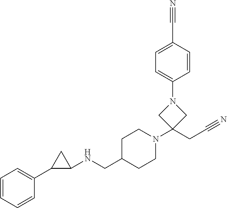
C1(NCC2CCN(C3(CC#N)CN(C4=CC=C(C#N)C=C4)C3)CC2)CC1C1=CC=CC=C1
